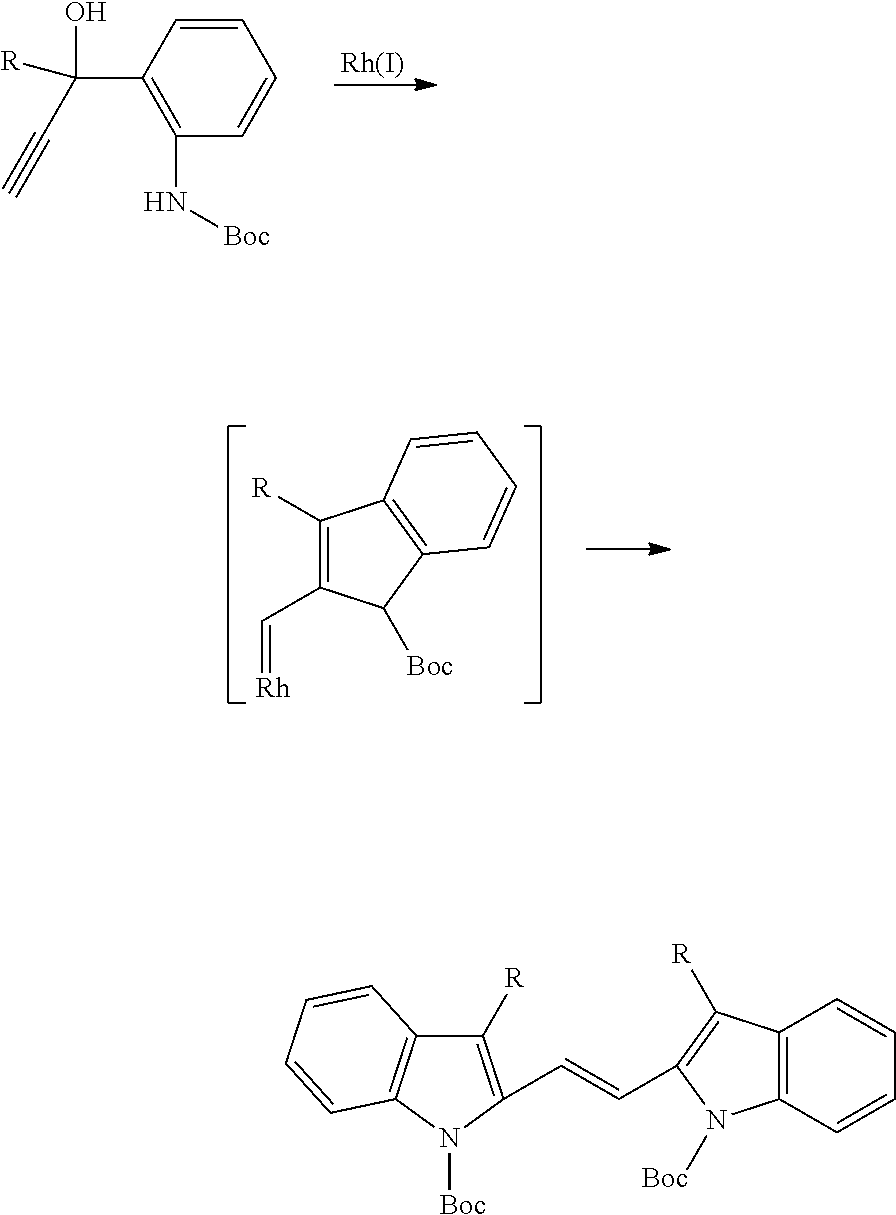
[Rh].C1(N[Boc])=C(C(O)([R])C#C)C=CC=C1.C1([R])=C(C=[Rh])C([Boc])C2=C1C=CC=C2.C1([R])=C(C=CC2=C([R])C3=C(N2[Boc])C=CC=C3)N([Boc])C2=C1C=CC=C2
